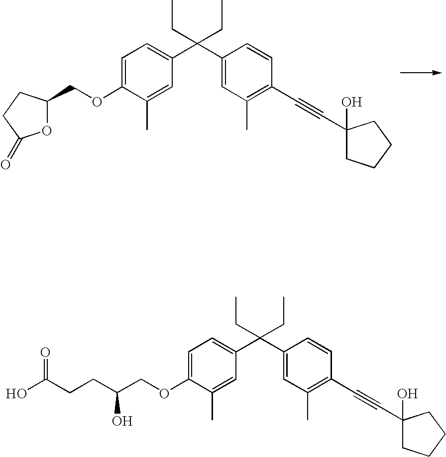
C1=C(OCC2OC(=O)CC2)C(C)=CC(C(C2=CC(C)=C(C#CC3(O)CCCC3)C=C2)(CC)CC)=C1.C1=C(OCC(CCC(O)=O)O)C(C)=CC(C(C2=CC(C)=C(C#CC3(O)CCCC3)C=C2)(CC)CC)=C1
